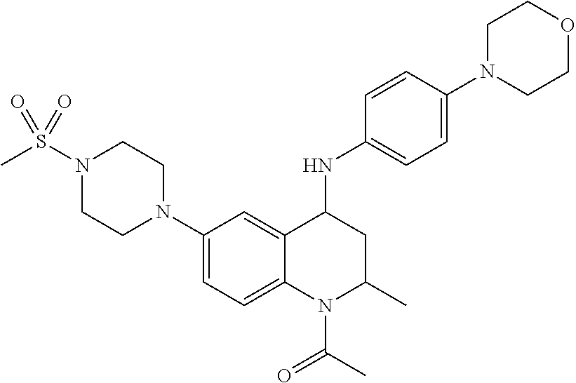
C1=C2C(=CC=C1N1CCN(S(C)(=O)=O)CC1)N(C(C)=O)C(C)CC2NC1=CC=C(N2CCOCC2)C=C1
